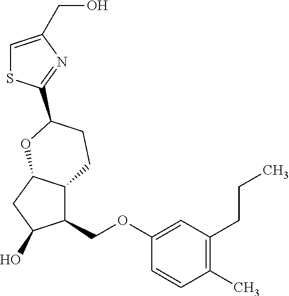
C1(COC2=CC(CCC)=C(C)C=C2)C2C(CC1O)OC(C1=NC(CO)=CS1)CC2
